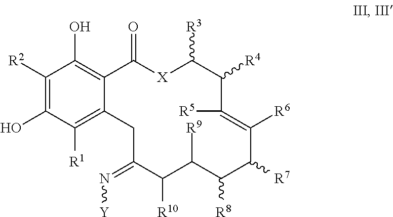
C1([R2])=C(O)C([R1])=C2C(=C1O)C(=O)[X]C([R3])C([R4])C([R5])=C([R6])C([R7])C([R8])C([R9])C([R10])C(=N[Y])C2
